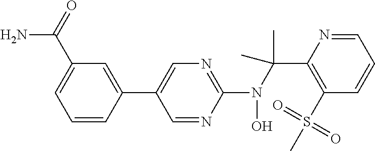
C1(C2=CN=C(N(C(C3=C(S(C)(=O)=O)C=CC=N3)(C)C)O)N=C2)=CC(C(N)=O)=CC=C1
